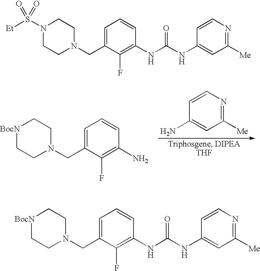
C1([Me])=NC=CC(N)=C1.C1=C(CN2CC[BocN]CC2)C(F)=C(N)C=C1.C1=C(CN2CCN(S([Et])(=O)=O)CC2)C(F)=C(NC(=O)NC2=CC([Me])=NC=C2)C=C1.C1=C(CN2CC[BocN]CC2)C(F)=C(NC(=O)NC2=CC([Me])=NC=C2)C=C1
